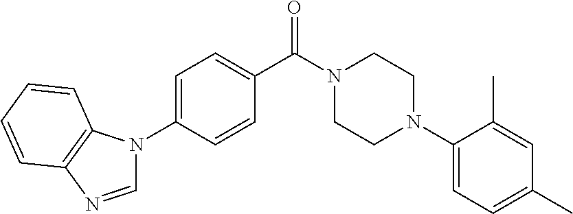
C1=C(N2C=NC3=C2C=CC=C3)C=CC(C(=O)N2CCN(C3=CC=C(C)C=C3C)CC2)=C1
